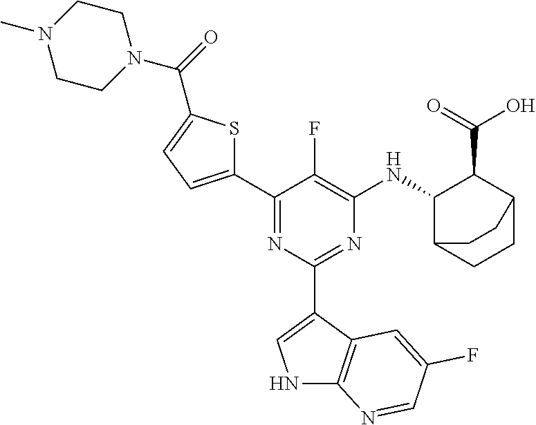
C1(C2=CC=C(C(=O)N3CCN(C)CC3)S2)=NC(C2=CNC3=C2C=C(F)C=N3)=NC([HN]C2C(C(=O)O)C3CCC2CC3)=C1F
